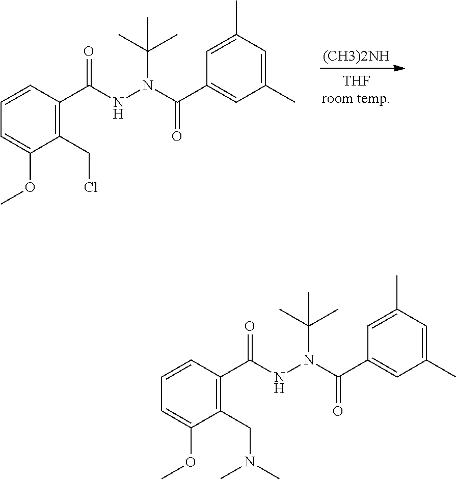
C1=CC(C(NN(C(C)(C)C)C(=O)C2=CC(C)=CC(C)=C2)=O)=C(CCl)C(OC)=C1.[(CH3)2NH].[THFroom temp].C1=CC(C(NN(C(C)(C)C)C(=O)C2=CC(C)=CC(C)=C2)=O)=C(CN(C)C)C(OC)=C1
